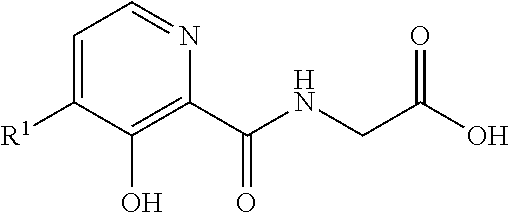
C1=C([R1])C(O)=C(C(NCC(O)=O)=O)N=C1
